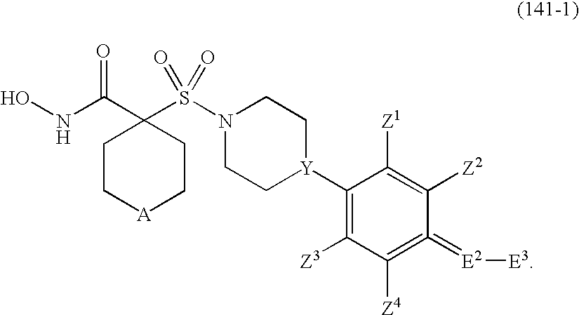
ONC(C1(S(N2CC[Y](C3=C([Z3])C([Z4])=C(=[E2][E3])C([Z2])=C3[Z1])CC2)(=O)=O)CC[A]CC1)=O
